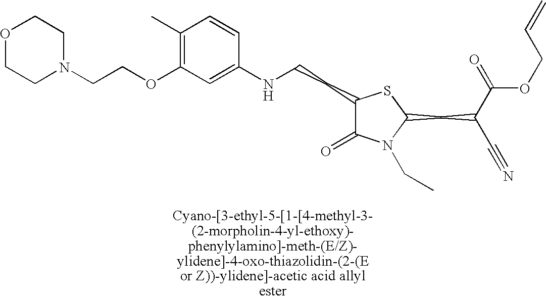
C1(CCNC2=CC(OCCN3CCOCC3)=C(C)C=C2)C(=O)N(CC)C(CC(C(=O)OCC=C)C#N)S1
